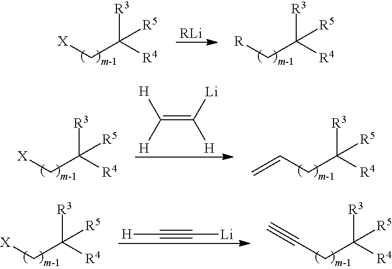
[X]CC([R4])([R3])[R5].[R]CC([R4])([R3])[R5].[RLi].[X]CC([R4])([R3])[R5].C(CC([R4])([R3])[R5])=C.C(=C([Li])[H])([H])[H].[X]CC([R4])([R3])[R5].C(CC([R4])([R3])[R5])#C.C(#C[Li])[H]
